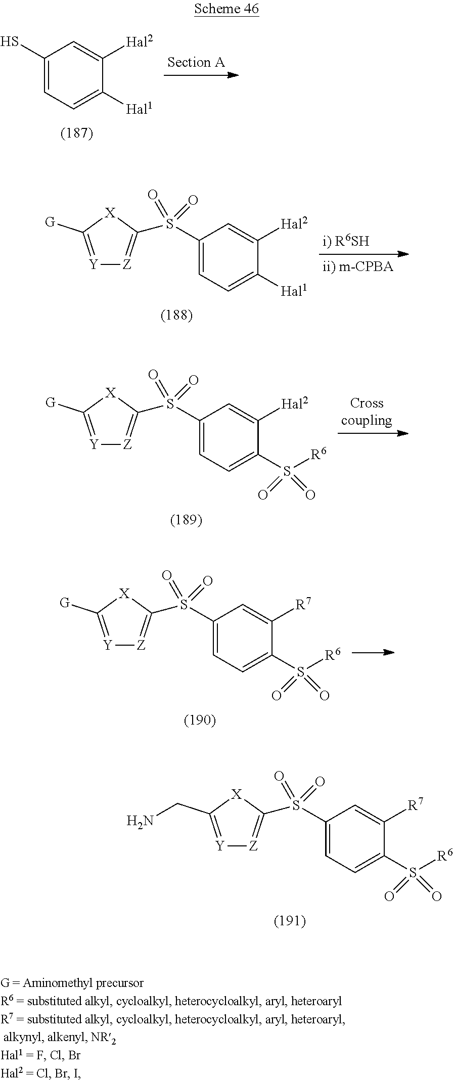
C1(S(=O)(=O)C2=[Z][Y]=C(CN)[X]2)=CC=C(S([R6])(=O)=O)C([R7])=C1.C1(S)=CC=C([Hal1])C([Hal2])=C1.C1(S(=O)(=O)C2=[Z][Y]=C([G])[X]2)=CC=C([Hal1])C([Hal2])=C1.C1(S(=O)(=O)C2=[Z][Y]=C([G])[X]2)=CC=C(S([R6])(=O)=O)C([Hal2])=C1.C1(S(=O)(=O)C2=[Z][Y]=C([G])[X]2)=CC=C(S([R6])(=O)=O)C([R7])=C1
